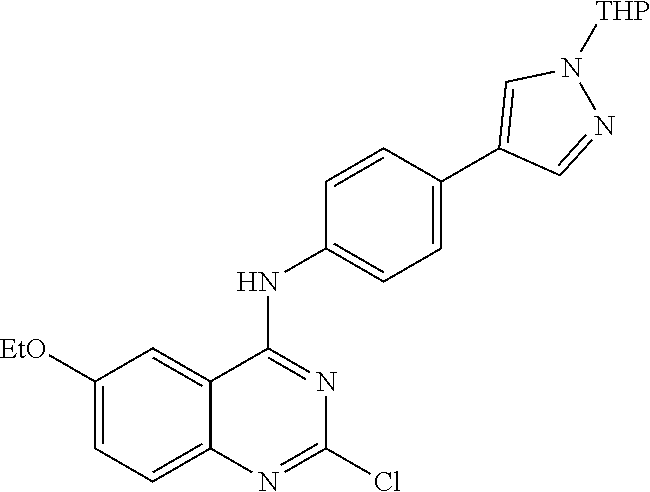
C12=CC([EtO])=CC=C1N=C(Cl)N=C2NC1=CC=C(C2=CN([THP])N=C2)C=C1
